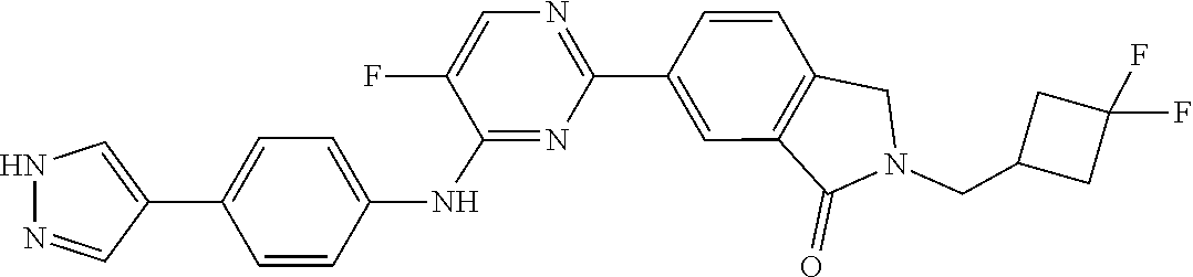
C1(F)=CN=C(C2=CC3=C(C=C2)CN(CC2CC(F)(F)C2)C3=O)N=C1NC1=CC=C(C2=CNN=C2)C=C1
